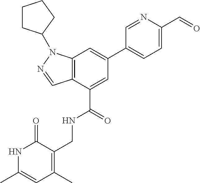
C12=C(C(C(=O)NCC3=C(C)C=C(C)NC3=O)=CC(C3=CC=C(C=O)N=C3)=C1)C=NN2C1CCCC1
